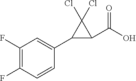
C1(F)=C(F)C=CC(C2C(C(O)=O)C2(Cl)Cl)=C1
